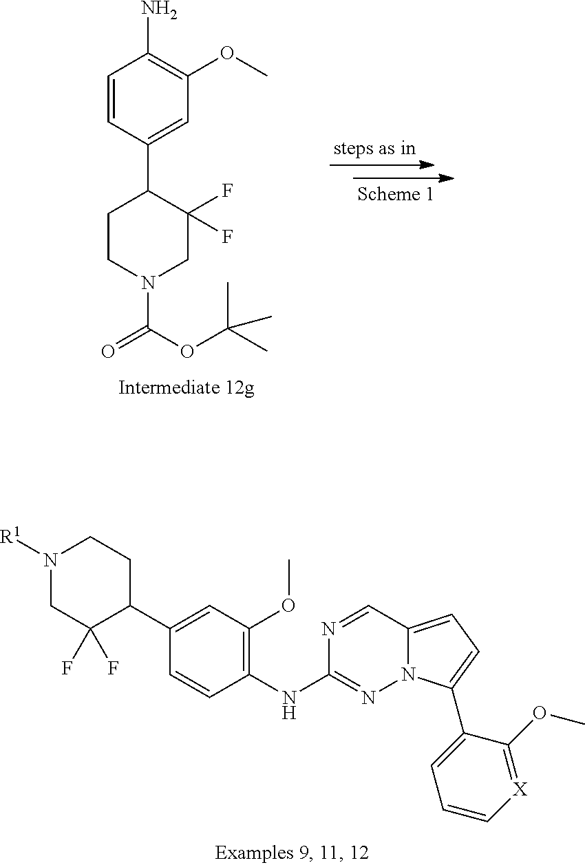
N1([R1])CC(F)(F)C(C2=CC(OC)=C(NC3=NN4C(=CC=C4C4=CC=C[X]=C4OC)C=N3)C=C2)CC1.C1CN(C(OC(C)(C)C)=O)CC(F)(F)C1C1=CC(OC)=C(N)C=C1
